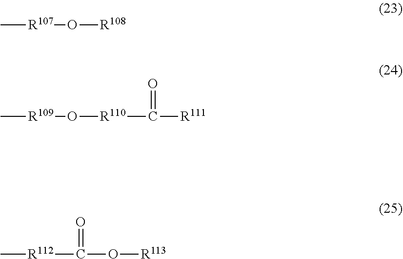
[R107](O[R108])C.[R109](O[R110]C([R111])=O)C.C[R112]C(O[R113])=O
